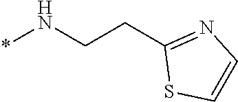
C(C1=NC=CS1)CN*
